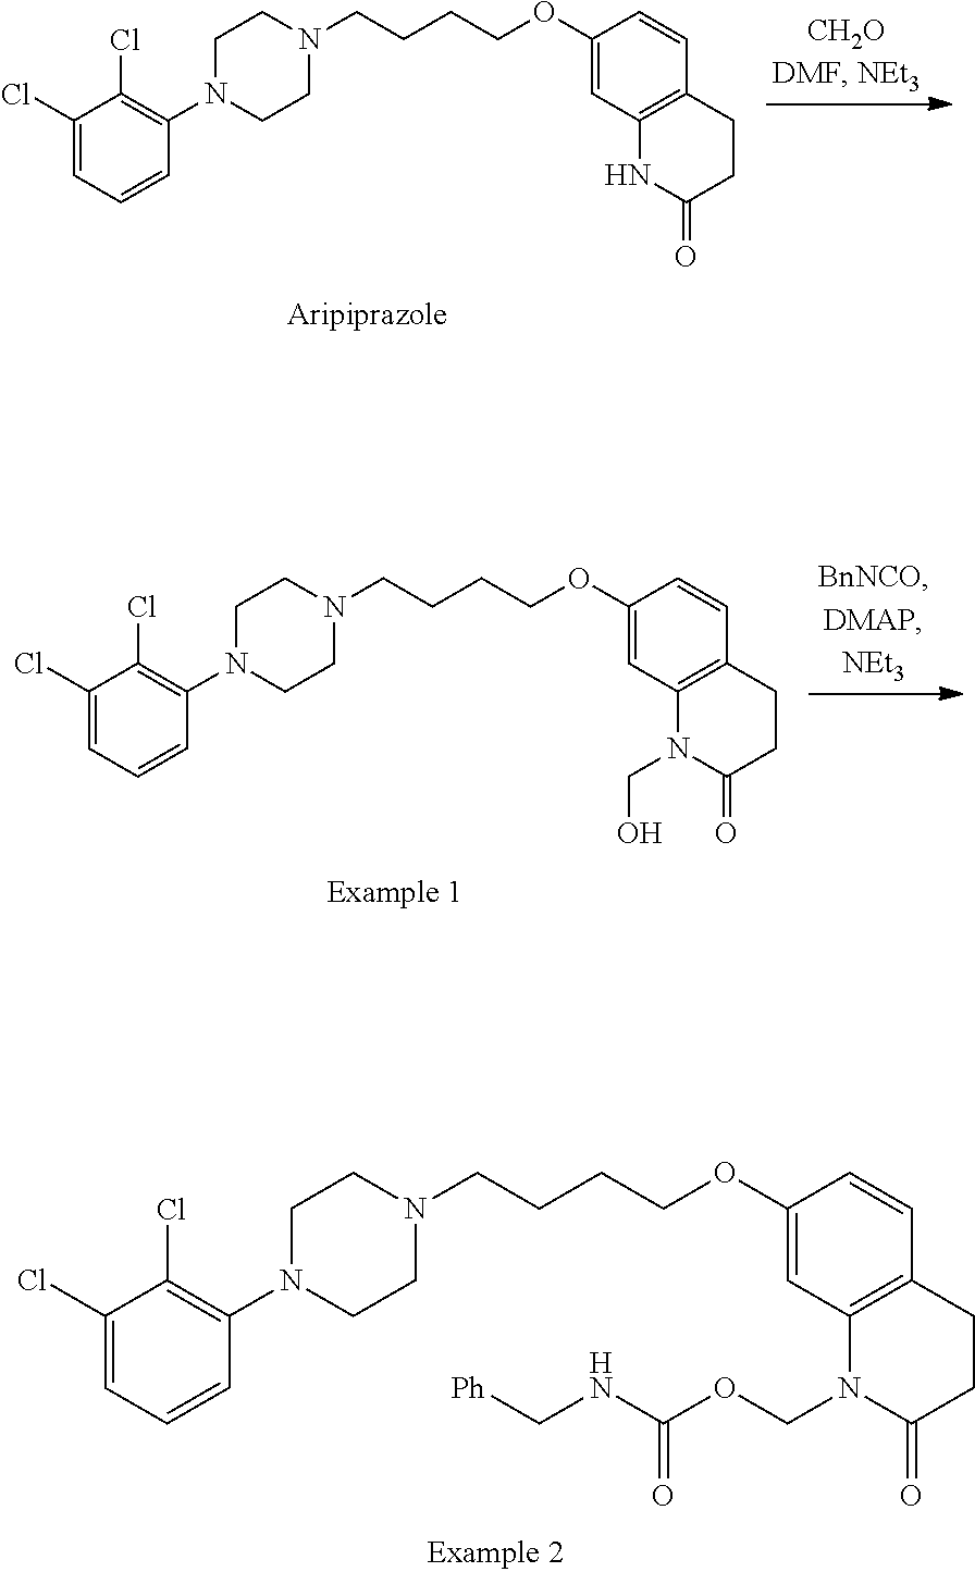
C1(Cl)=CC=CC(N2CCN(CCCCOC3=CC4=C(C=C3)CCC(=O)N4COC(NC[Ph])=O)CC2)=C1Cl.C1(Cl)=CC=CC(N2CCN(CCCCOC3=CC4=C(C=C3)CCC(=O)N4)CC2)=C1Cl.C1(Cl)=CC=CC(N2CCN(CCCCOC3=CC4=C(C=C3)CCC(=O)N4CO)CC2)=C1Cl
